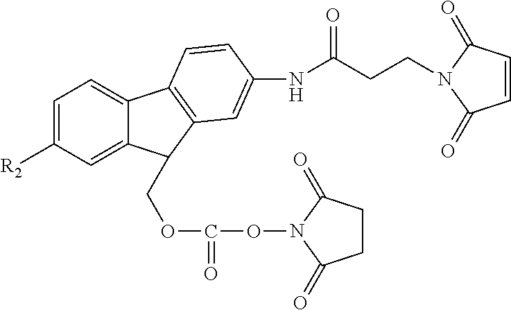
C1=C([R2])C=C2C(=C1)C1=C(C2COC(ON2C(=O)CCC2=O)=O)C=C(NC(CCN2C(=O)C=CC2=O)=O)C=C1
